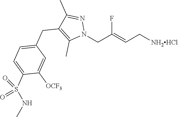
FC(=CC[NH2HCl])CN1N=C(C)C(CC2=CC=C(S(=O)(NC)=O)C([OCF3])=C2)=C1C
